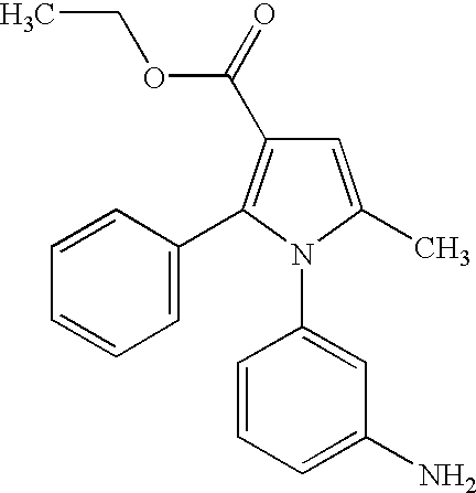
C1=C(C)N(C2=CC(N)=CC=C2)C(C2=CC=CC=C2)=C1C(OCC)=O
